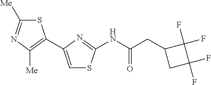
S1C([Me])=NC([Me])=C1C1=CSC(NC(CC2CC(F)(F)C2(F)F)=O)=N1
